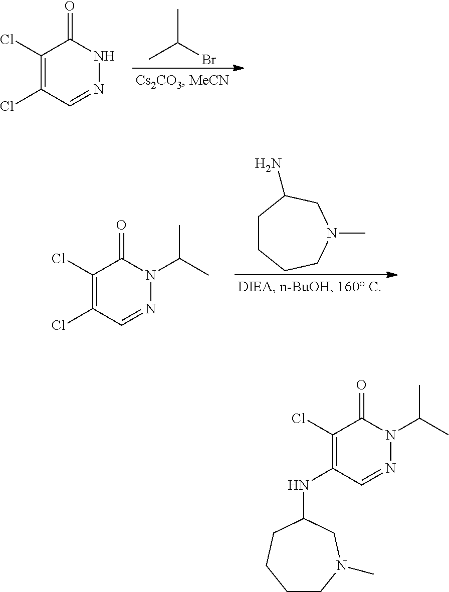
CC(Br)C.C1(Cl)=C(Cl)C=NNC1=O.C1CCCN(C)CC1N.C1(Cl)=C(Cl)C=NN(C(C)C)C1=O.C1(Cl)=C(NC2CCCCN(C)C2)C=NN(C(C)C)C1=O
